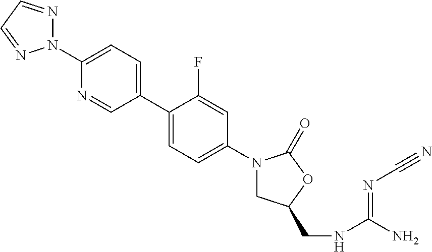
N1(C2=CC=C(C3=CC=C(N4CC(CNC(N)=NC#N)OC4=O)C=C3F)C=N2)N=CC=N1
